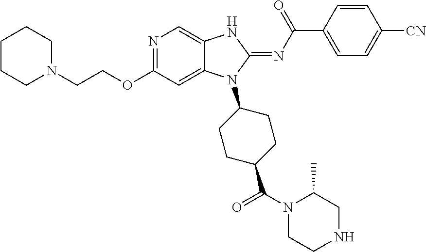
C1CCN(CCOC2=NC=C3C(=C2)N(C2CCC(C(=O)N4CCNCC4C)CC2)C(=NC(C2=CC=C([CN])C=C2)=O)N3)CC1
